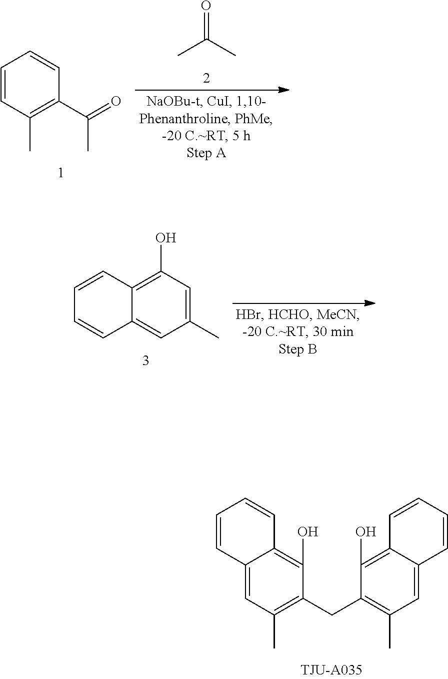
C12=CC(C)=C(CC3=C(C)C=C4C(=C3O)C=CC=C4)C(O)=C1C=CC=C2.C1=CC(C)=C(C(=O)C)C=C1.O=C(C)C.C1(C)=CC(O)=C2C(=C1)C=CC=C2
